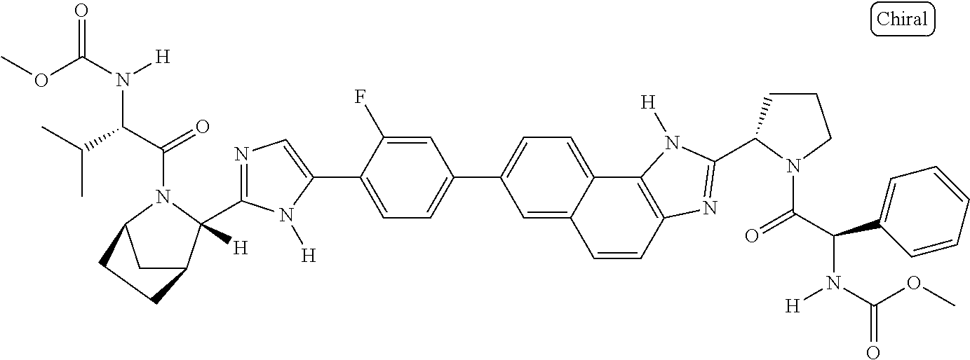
C1=C(F)C(C2=CN=C(C3([H])C4CC(N3C(C(C(C)C)N(C(OC)=O)[H])=O)CC4)N2[H])=CC=C1C1=CC=C2C(=C1)C=CC1=C2N([H])C(C2CCCN2C(C(C2=CC=CC=C2)N(C(OC)=O)[H])=O)=N1
